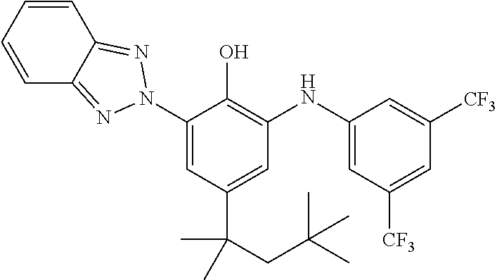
C1=CC=CC2=NN(C3=CC(C(CC(C)(C)C)(C)C)=CC(NC4=CC([CF3])=CC([CF3])=C4)=C3O)N=C12
